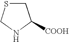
C1SCNC1[COOH]
